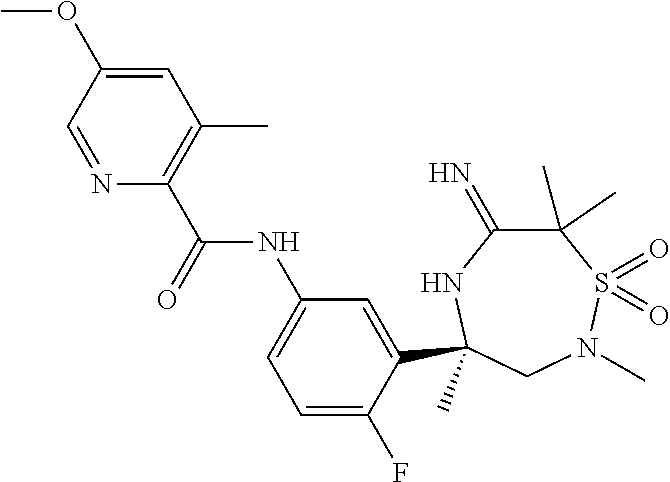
C(=O)(NC1=CC=C(F)C(C2(C)NC(=N)C(C)(C)S(=O)(=O)N(C)C2)=C1)C1=C(C)C=C(OC)C=N1
